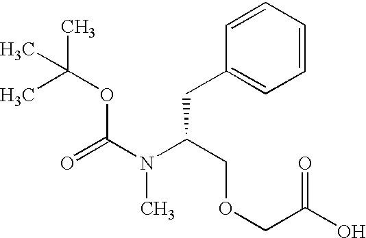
CC(OC(=O)N(C(COCC(O)=O)CC1=CC=CC=C1)C)(C)C
